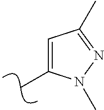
CC1=CC(C)=NN1C
